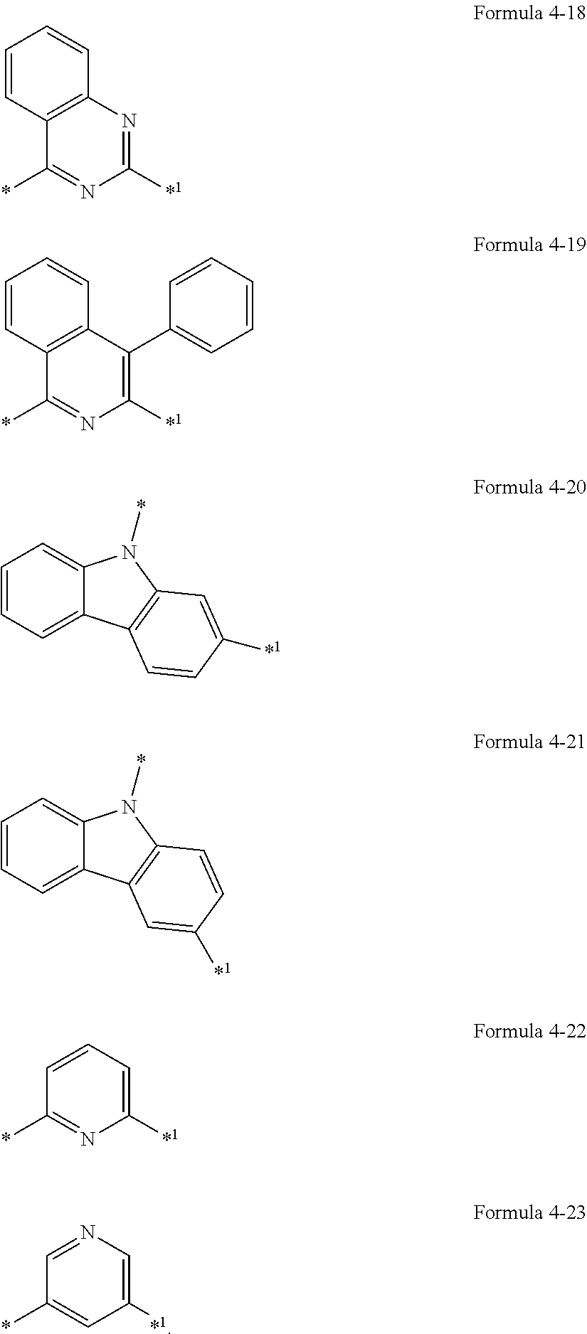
C1=CC2=C(C=C1)N=C([*1])N=C2*.C1=CC2=C(C=C1)C(C1=CC=CC=C1)=C([*1])N=C2*.C1=CC=C2C(=C1)N(*)C1=C2C=CC([*1])=C1.C1=CC=C2C(=C1)N(*)C1=C2C=C([*1])C=C1.C1([*1])=CC=CC(*)=N1.C1([*1])=CN=CC(*)=C1
